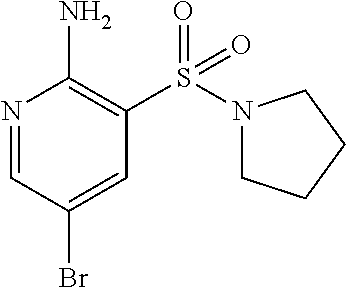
N1=CC(Br)=CC(S(N2CCCC2)(=O)=O)=C1N
